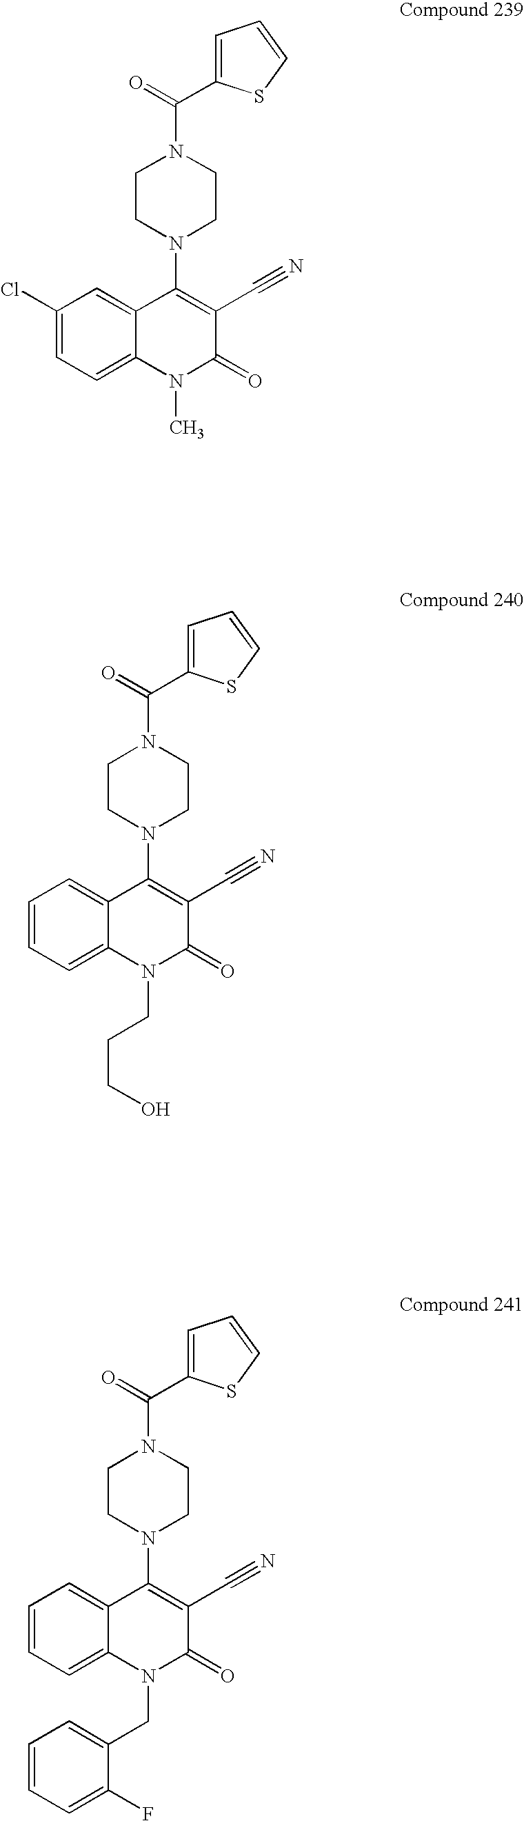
C1CN(C2=C(C#N)C(=O)N(C)C3=CC=C(Cl)C=C23)CCN1C(=O)C1=CC=CS1.C1CN(C2=C(C#N)C(=O)N(CCCO)C3=CC=CC=C23)CCN1C(=O)C1=CC=CS1.C1CN(C2=C(C#N)C(=O)N(CC3=CC=CC=C3F)C3=CC=CC=C23)CCN1C(=O)C1=CC=CS1
